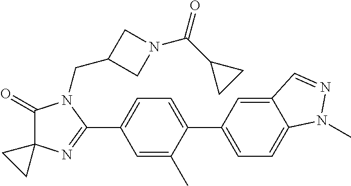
C1(=O)C2(N=C(C3=CC=C(C4=CC=C5C(=C4)C=NN5C)C(C)=C3)N1CC1CN(C(=O)C3CC3)C1)CC2
